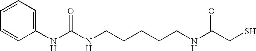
C1=CC(NC(NCCCCCNC(CS)=O)=O)=CC=C1
